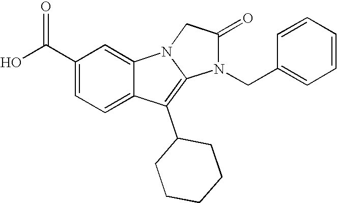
C1(C(O)=O)=CC=C2C(=C1)N1C(=C2C2CCCCC2)N(CC2=CC=CC=C2)C(=O)C1
